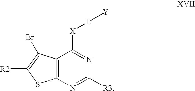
C12=C(N=C([R3])N=C1[X][L][Y])SC([R2])=C2Br
